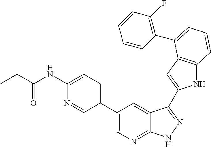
C1(C2=CN=C3C(=C2)C(C2=CC4=C(N2)C=CC=C4C2=C(F)C=CC=C2)=NN3)=CC=C(NC(CC)=O)N=C1
